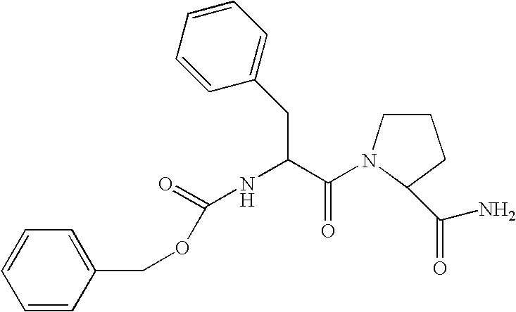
C1=CC(COC(=O)NC(CC2=CC=CC=C2)C(=O)N2CCCC2C(N)=O)=CC=C1
